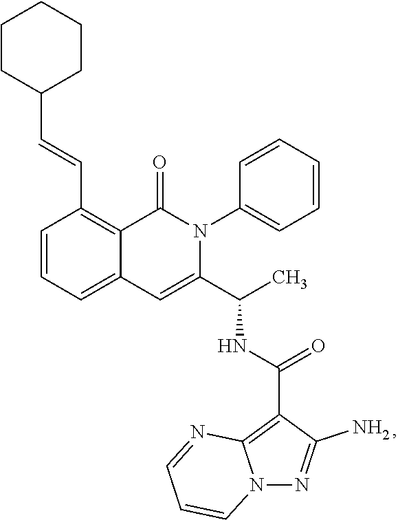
C1=CC=C2C(=C1C=CC1CCCCC1)C(=O)N(C1=CC=CC=C1)C(C(C)NC(=O)C1=C3N(N=C1N)C=CC=N3)=C2
